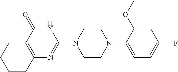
C12=C(C(=O)NC(N3CCN(C4=CC=C(F)C=C4OC)CC3)=N1)CCCC2
